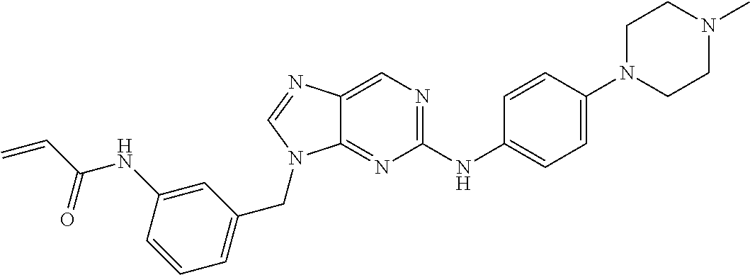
C=CC(=O)NC1=CC(CN2C3=NC(NC4=CC=C(N5CCN(C)CC5)C=C4)=NC=C3N=C2)=CC=C1
